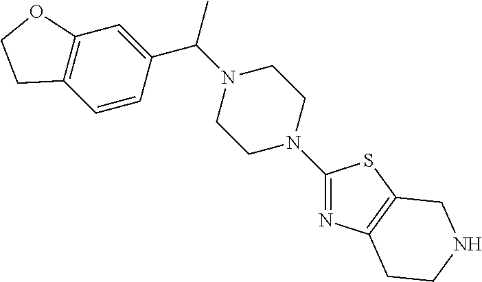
C1(N2CCN(C(C3=CC4=C(C=C3)CCO4)C)CC2)=NC2=C(S1)CNCC2
